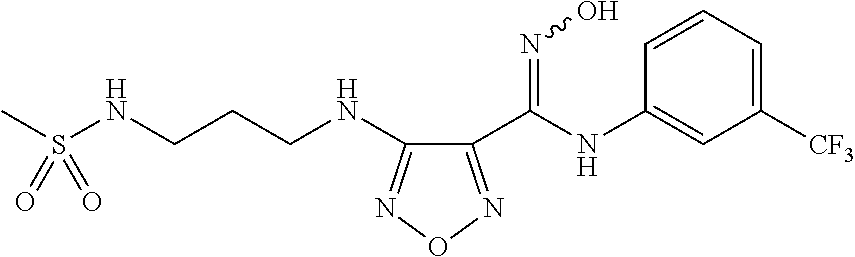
C1(C(NC2=CC([CF3])=CC=C2)=NO)=NON=C1NCCCNS(C)(=O)=O
